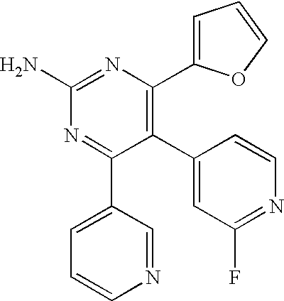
C1(C2=CC(F)=NC=C2)=C(C2=CC=CO2)N=C(N)N=C1C1=CC=CN=C1
